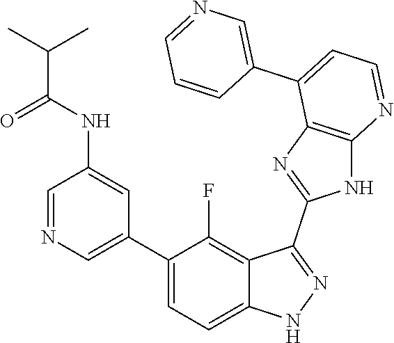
C1=NC=C(C2=CC=C3C(=C2F)C(C2=NC4=C(N2)N=CC=C4C2=CN=CC=C2)=NN3)C=C1NC(C(C)C)=O
